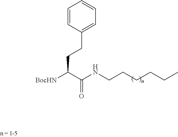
C1=CC(CCC([BocHN])C(NCCCCCC)=O)=CC=C1
